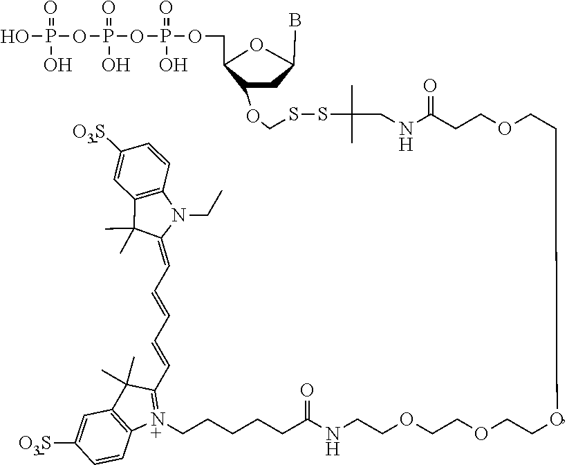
OP(=O)(O)OP(OP(OCC1OC(B)CC1OCSSC(C)(C)CNC(CCOCCOCCOCCOCCNC(CCCCC[N+]1=C(C=CC=CC=C2N(CC)C3=C(C2(C)C)C=C([O3S])C=C3)C(C)(C)C2=C1C=CC([O3S])=C2)=O)=O)(O)=O)(O)=O
